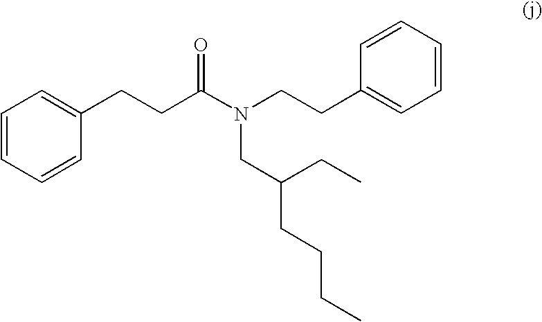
C1=CC=CC(CCC(N(CCC2=CC=CC=C2)CC(CCCC)CC)=O)=C1
